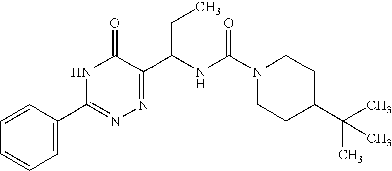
N1C(=O)C(C(NC(N2CCC(C(C)(C)C)CC2)=O)CC)=NN=C1C1=CC=CC=C1
